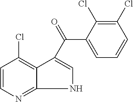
C1=CN=C2NC=C(C(=O)C3=CC=CC(Cl)=C3Cl)C2=C1Cl
